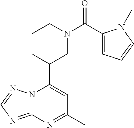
N12C(=NC=N1)N=C(C)C=C2C1CN(C(=O)C2=CC=CN2C)CCC1
